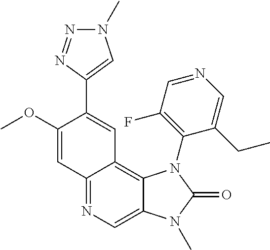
C12=NC=C3C(=C1C=C(C1=CN(C)N=N1)C(OC)=C2)N(C1=C(F)C=NC=C1CC)C(=O)N3C
